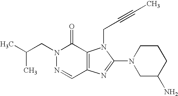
C(N1N=CC2=C(C1=O)N(CC#CC)C(N1CC(N)CCC1)=N2)C(C)C
